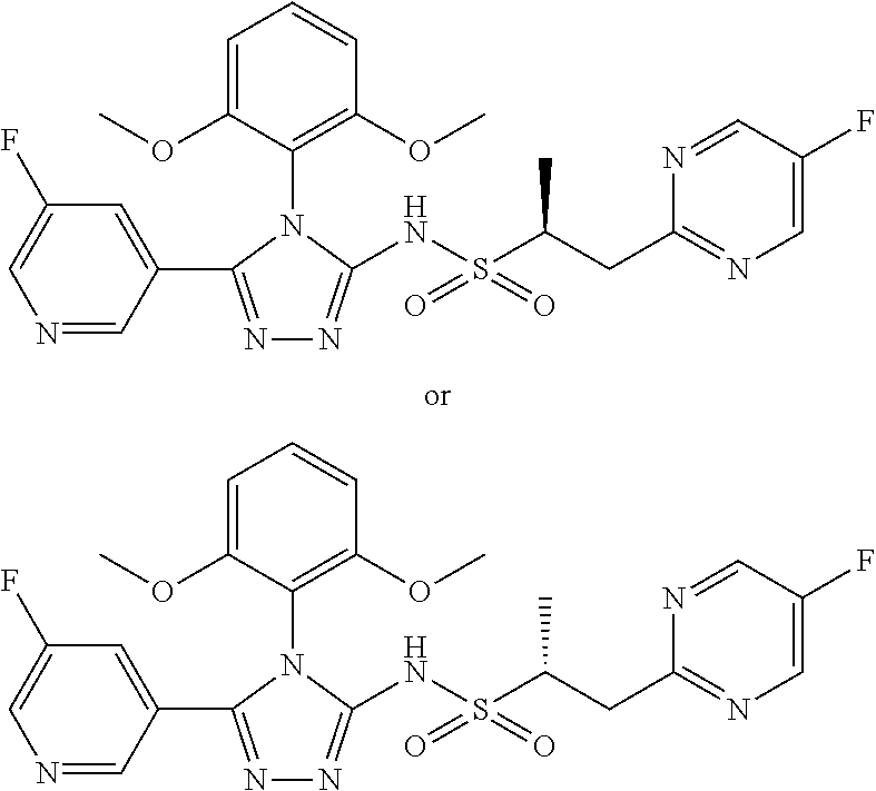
N1=CC(C2=NN=C(NS(C(CC3=NC=C(F)C=N3)C)(=O)=O)N2C2=C(OC)C=CC=C2OC)=CC(F)=C1.N1=CC(C2=NN=C(NS(C(CC3=NC=C(F)C=N3)C)(=O)=O)N2C2=C(OC)C=CC=C2OC)=CC(F)=C1
